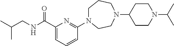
C1N(C2=NC(C(NCC(C)C)=O)=CC=C2)CCN(C2CCN(C(C)C)CC2)CC1
